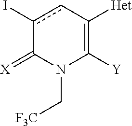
c1(I)cC([Het])=C([Y])N(C[CF3])C1=[X]
